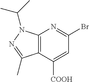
C12=C(C([COOH])=CC(Br)=N1)C(C)=NN2C(C)C
